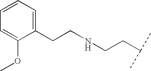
C1(CCNCCC(C)C)=CC=CC=C1OC
